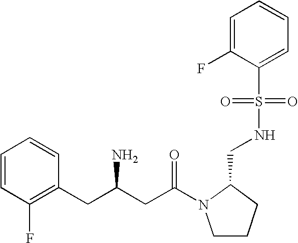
C1=CC(F)=C(CC(CC(=O)N2CCCC2CNS(C2=CC=CC=C2F)(=O)=O)N)C=C1
